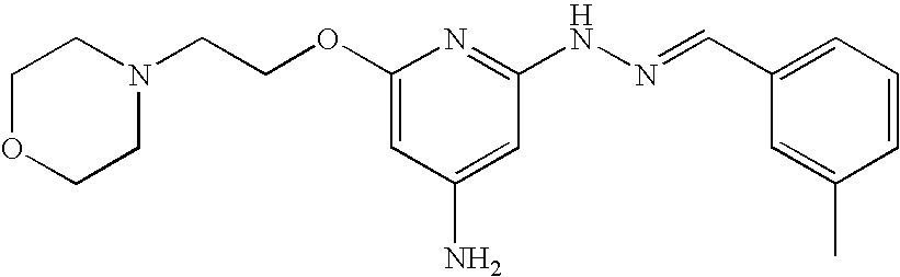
C1(OCCN2CCOCC2)=CC(N)=CC(NN=CC2=CC=CC(C)=C2)=N1
